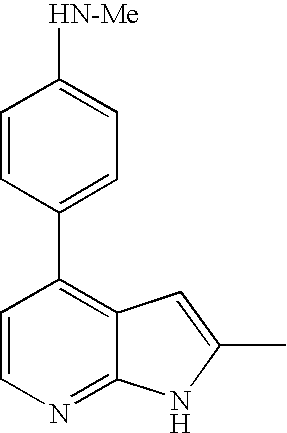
C1=CN=C2C(=C1C1=CC=C([HN-Me])C=C1)C=C(C)N2
